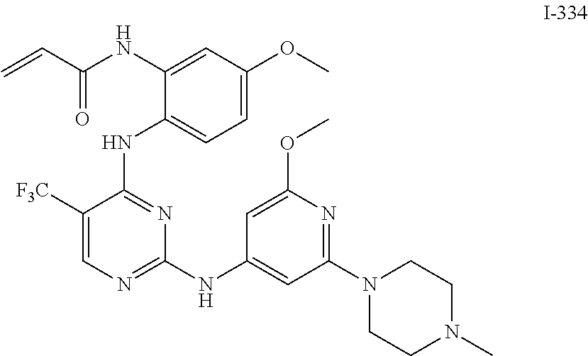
C1(NC(C=C)=O)=CC(OC)=CC=C1NC1=NC(NC2=CC(N3CCN(C)CC3)=NC(OC)=C2)=NC=C1[F3C]
